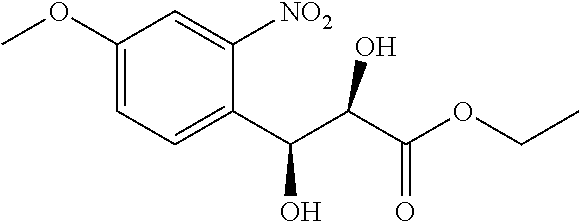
C1(OC)=CC=C(C(C(C(OCC)=O)O)O)C([NO2])=C1
